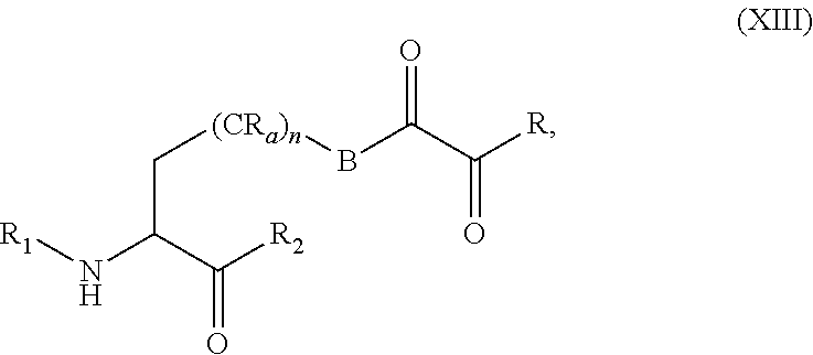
C([(CRa)n]BC(C([R])=O)=O)C(N[R1])C([R2])=O
